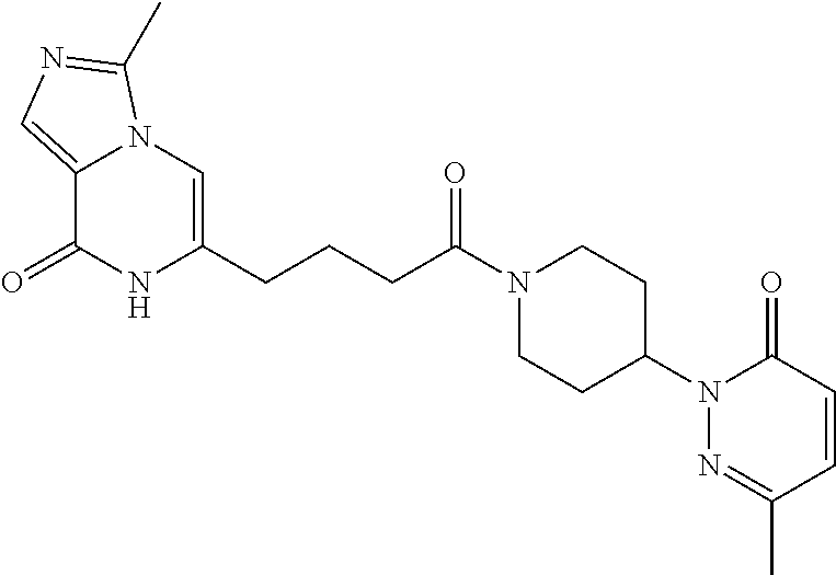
C12=CN=C(C)N1C=C(CCCC(N1CCC(N3C(=O)C=CC(C)=N3)CC1)=O)NC2=O
